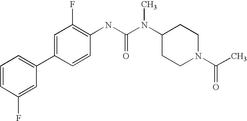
C1=CC(F)=CC(C2=CC(F)=C(NC(N(C3CCN(C(C)=O)CC3)C)=O)C=C2)=C1
